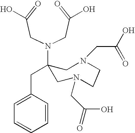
C1(CC2=CC=CC=C2)(N(CC(=O)O)CC(=O)O)CN(CC(O)=O)CCN(CC(O)=O)C1
